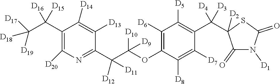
C1(C(C([D19])([D18])[D17])([D16])[D15])=C([D20])N=C(C(C(OC2=C([D6])C([D5])=C(C([D4])([D3])C3([D2])C(=O)N([D1])C(=O)S3)C([D7])=C2[D8])([D10])[D9])([D12])[D11])C([D13])=C1[D14]
